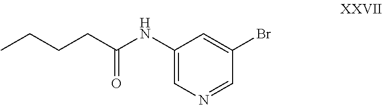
CCCCC(NC1=CN=CC(Br)=C1)=O
